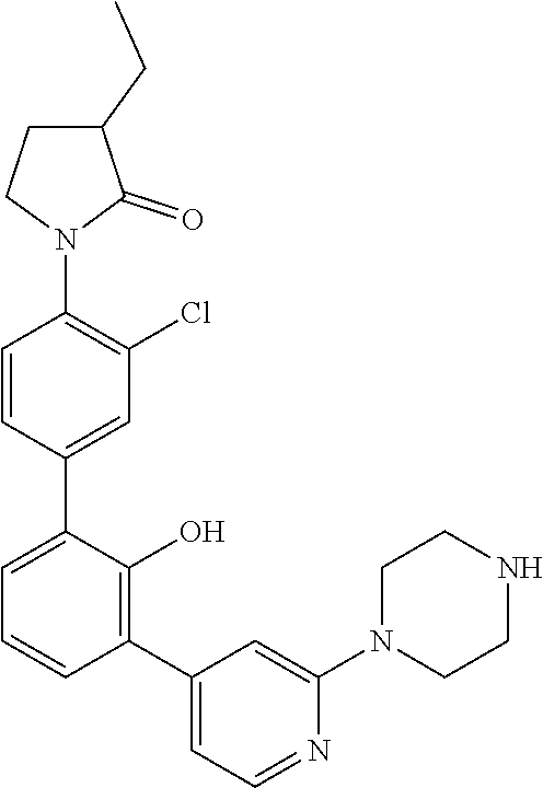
C1=C(C2=CC(Cl)=C(N3C(=O)C(CC)CC3)C=C2)C(O)=C(C2=CC=NC(N3CCNCC3)=C2)C=C1
